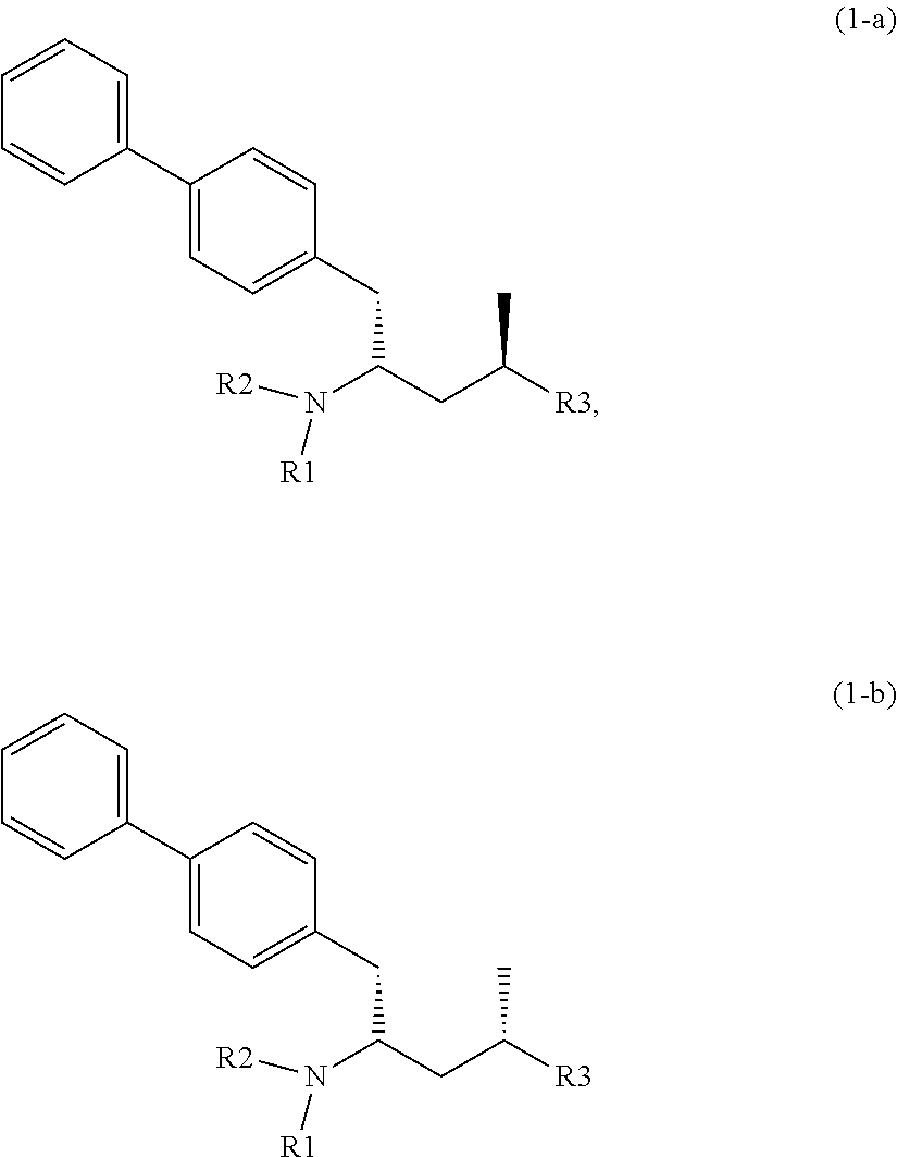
C1=CC=C(C2=CC=C(CC(CC([R3])C)N([R2])[R1])C=C2)C=C1.C1=CC=C(C2=CC=C(CC(CC([R3])C)N([R2])[R1])C=C2)C=C1
